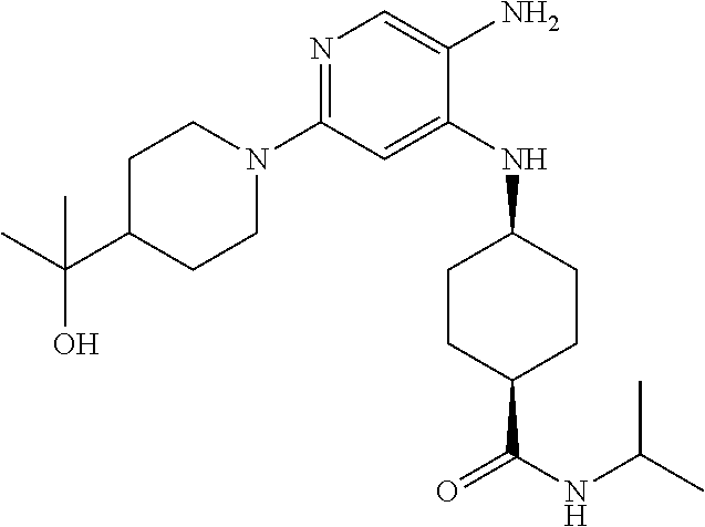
C1CN(C2=NC=C(N)C(NC3CCC(C(NC(C)C)=O)CC3)=C2)CCC1C(C)(O)C
